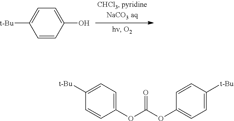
C1=C(O)C=CC([t-Bu])=C1.C1([t-Bu])=CC=C(OC(OC2=CC=C([t-Bu])C=C2)=O)C=C1
